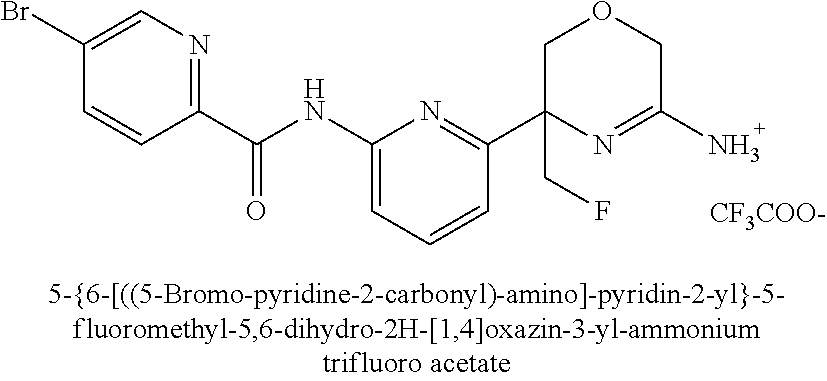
C1(C(NC2=CC=CC(C3(CF)N=C(N)COC3)=N2)=O)=NC=C(Br)C=C1.[CF3COO-]
